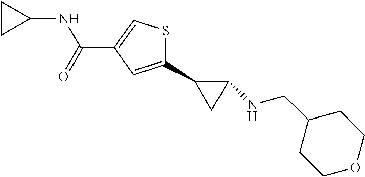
C1(NC(C2=CSC(C3CC3NCC3CCOCC3)=C2)=O)CC1
